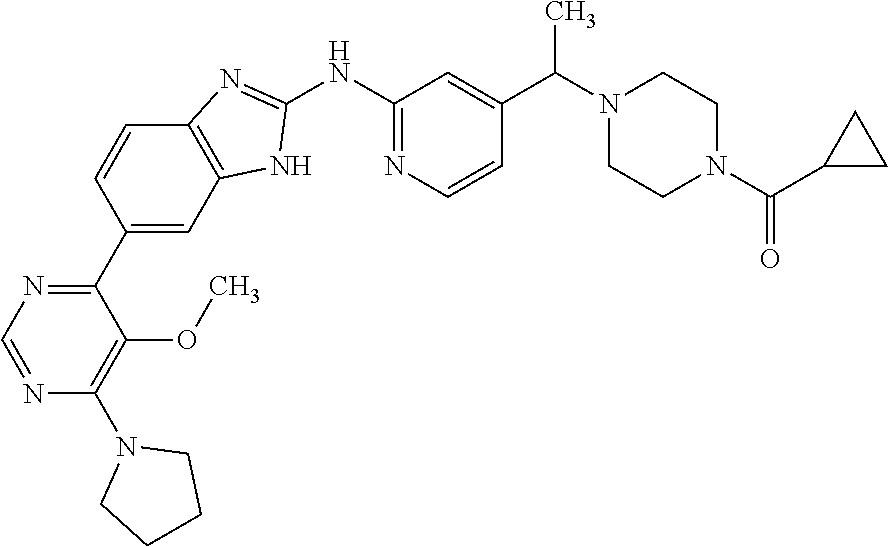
C1(C2=NC=NC(N3CCCC3)=C2OC)=CC2=C(C=C1)N=C(NC1=NC=CC(C(N3CCN(C(=O)C4CC4)CC3)C)=C1)N2
